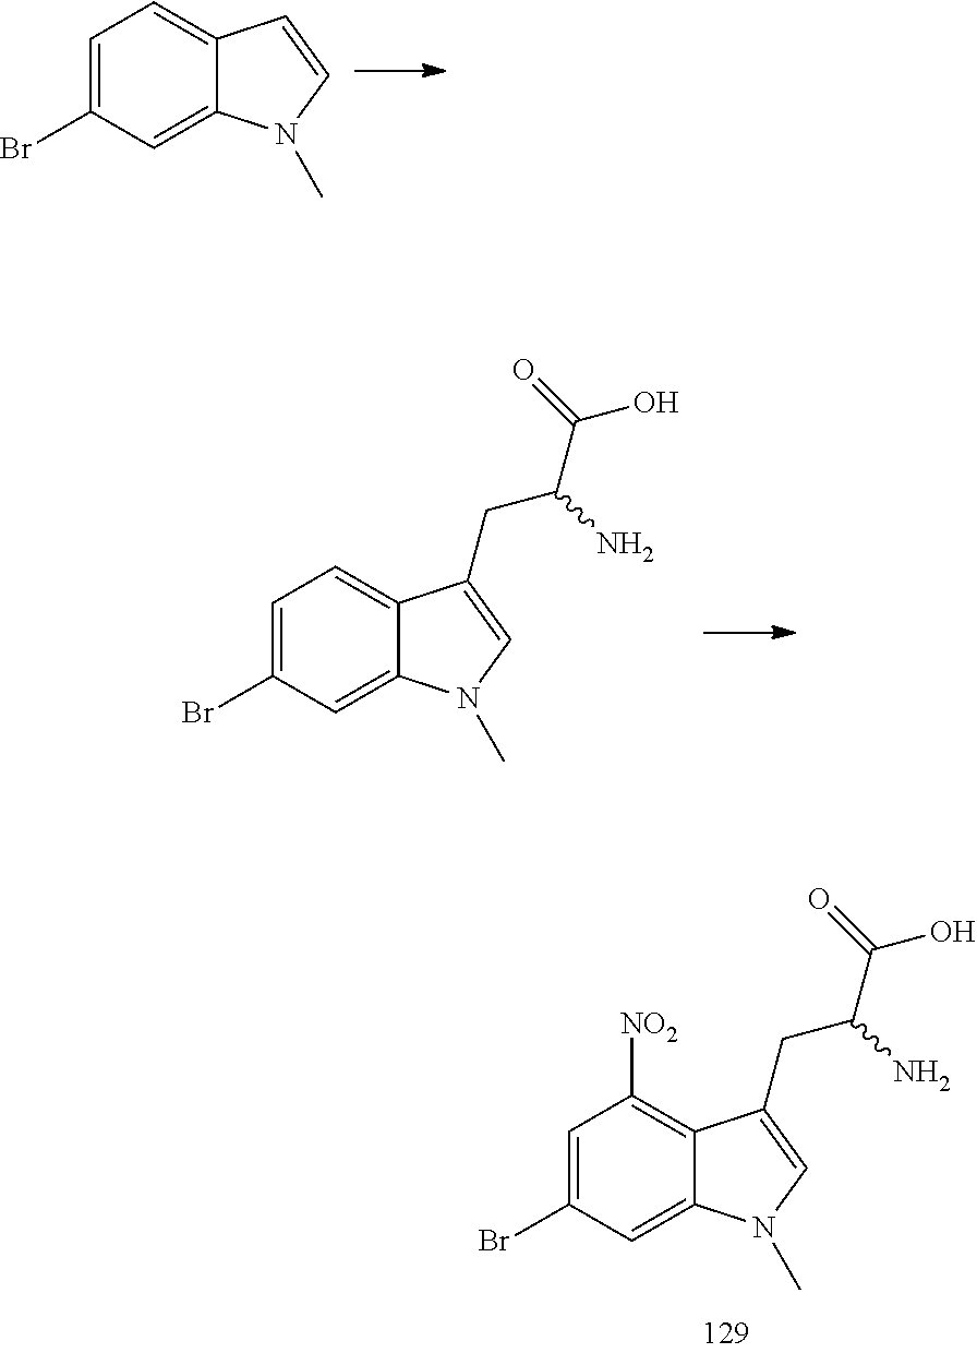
C1=C(Br)C=C2C(=C1)C=CN2C.C1=C(Br)C=C2C(=C1)C(CC(C(=O)O)N)=CN2C.C1=C(Br)C=C2C(=C1[NO2])C(CC(C(=O)O)N)=CN2C
